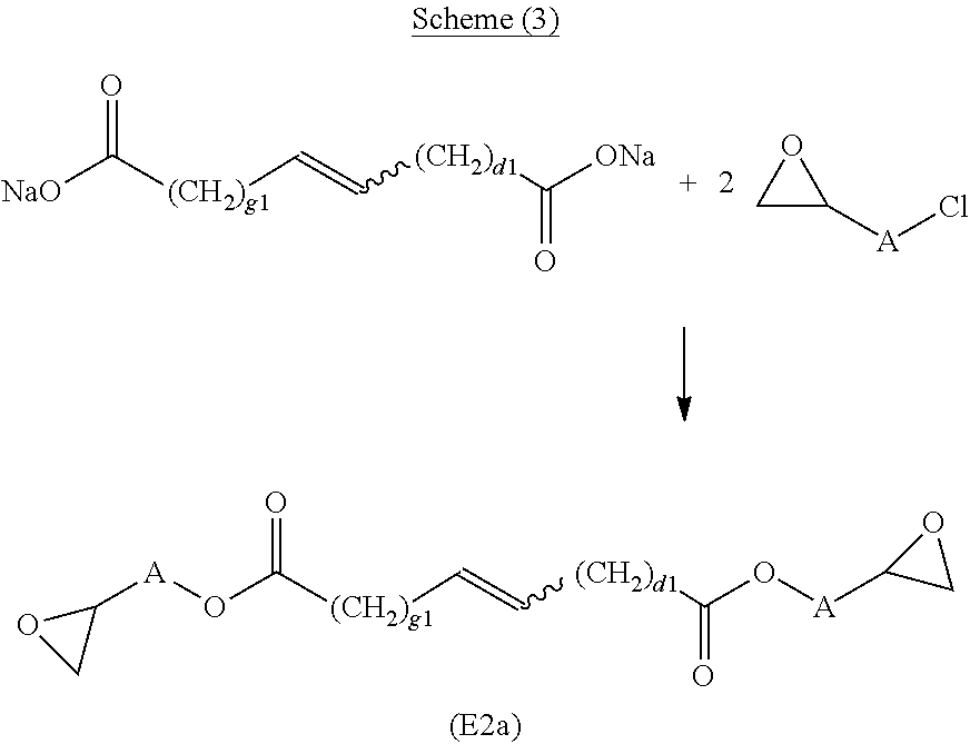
[NaO]C([(CH2)g1]C=C[(CH2)d1]C([ONa])=O)=O.C1C([A]Cl)O1.O(C([(CH2)g1]C=C[(CH2)d1]C(O[A]C1CO1)=O)=O)[A]C1OC1
